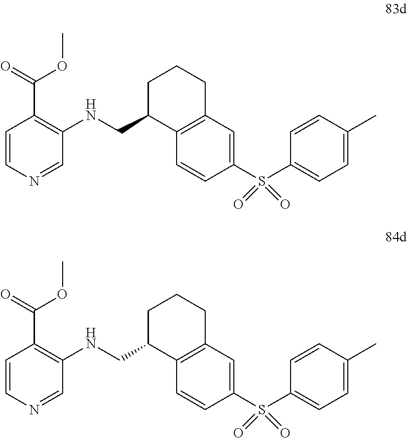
C1=CC(S(C2=CC=C(C)C=C2)(=O)=O)=CC2=C1C(CNC1=C(C(OC)=O)C=CN=C1)CCC2.C1=CC(S(C2=CC=C(C)C=C2)(=O)=O)=CC2=C1C(CNC1=C(C(OC)=O)C=CN=C1)CCC2
